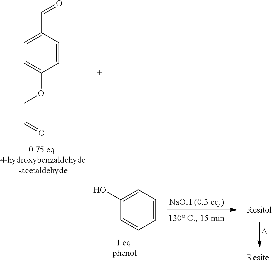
C1(O)=CC=CC=C1.[D].C1=C(C=O)C=CC(OCC=O)=C1
